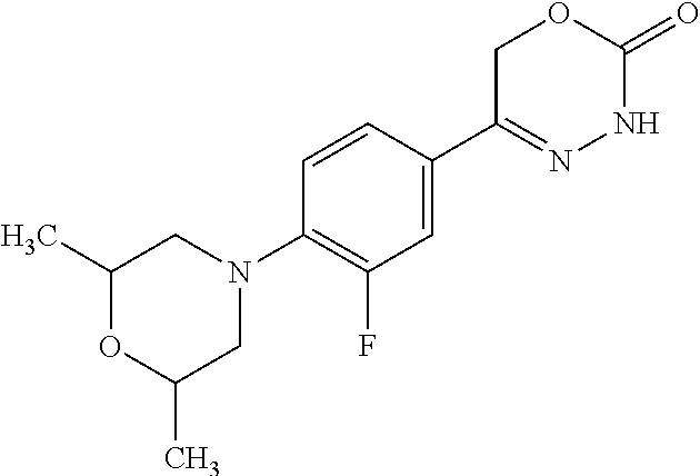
C1(N2CC(C)OC(C)C2)=C(F)C=C(C2=NNC(=O)OC2)C=C1
